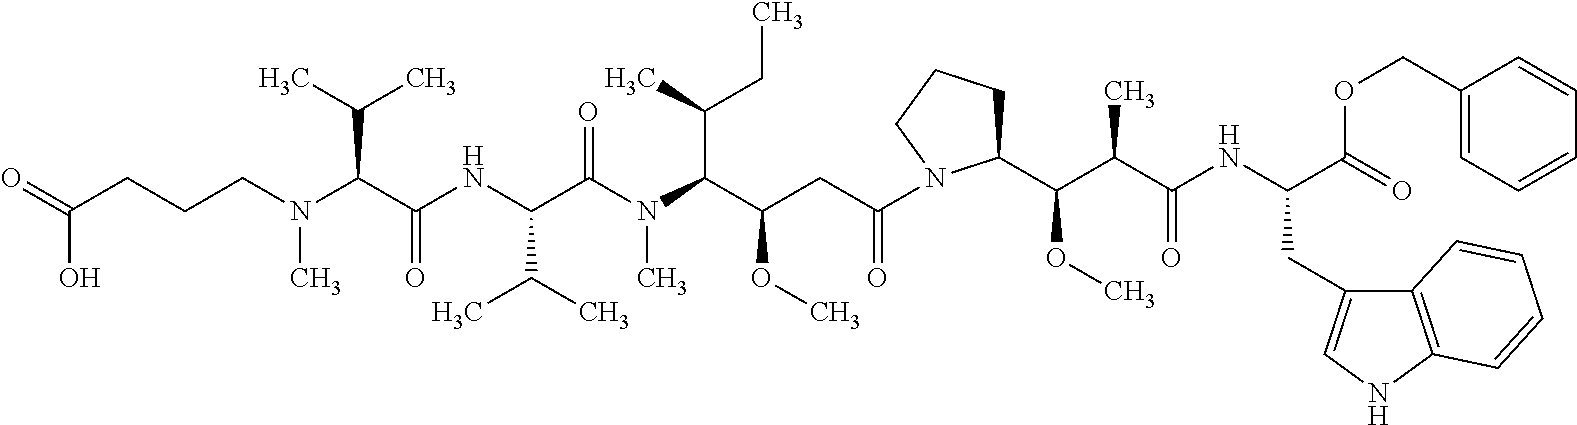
C1(C(OC)C(C(NC(C(=O)OCC2=CC=CC=C2)CC2=CNC3=C2C=CC=C3)=O)C)CCCN1C(CC(C(N(C(C(NC(C(N(CCCC(=O)O)C)C(C)C)=O)C(C)C)=O)C)C(C)CC)OC)=O
